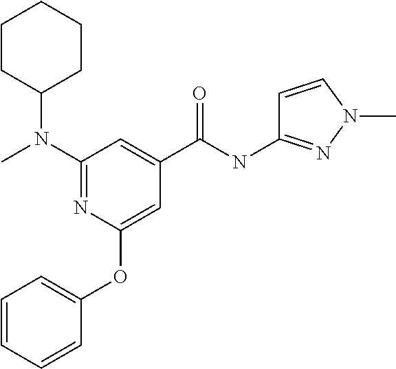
C1(N(C)C2CCCCC2)=NC(OC2=CC=CC=C2)=CC(C(NC2=NN(C)C=C2)=O)=C1
